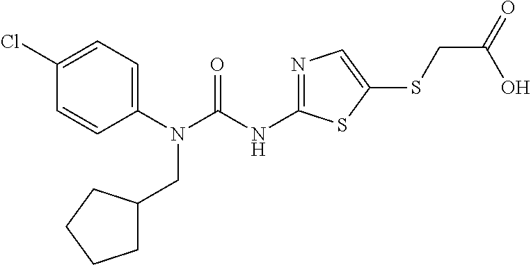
C1(N(CC2CCCC2)C(=O)NC2=NC=C(SCC(O)=O)S2)=CC=C(Cl)C=C1
